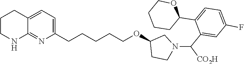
C1=C(C2OCCCC2)C(C(N2CC(OCCCCCC3=CC=C4CCCNC4=N3)CC2)[CO2H])=CC(F)=C1
